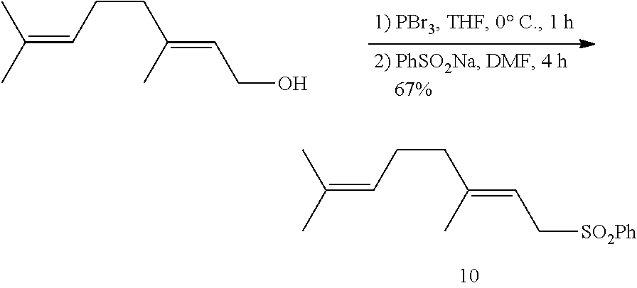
C(=C(C)C)CCC(=CCO)C.C(=C(C)C)CCC(=CC[SO2Ph])C
